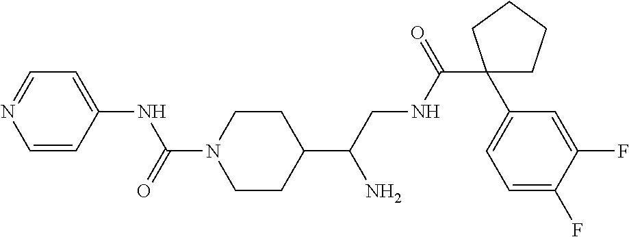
C1(C(CNC(C2(C3=CC=C(F)C(F)=C3)CCCC2)=O)N)CCN(C(=O)NC2=CC=NC=C2)CC1
